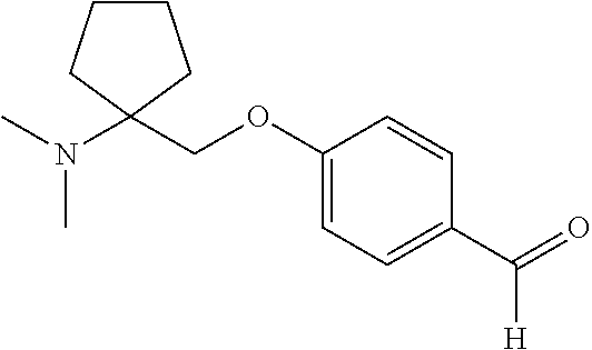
C(C1(N(C)C)CCCC1)OC1=CC=C(C(=O)[H])C=C1
